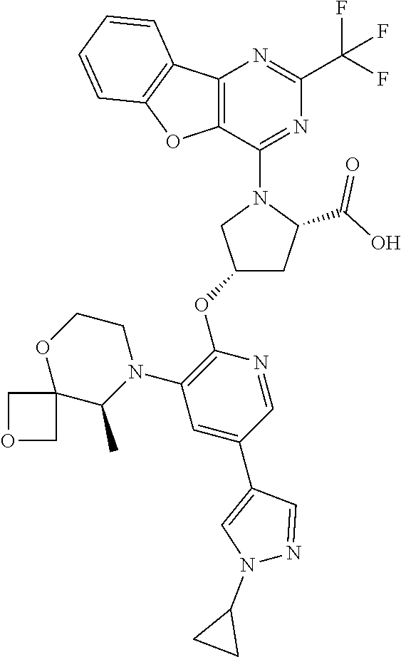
C12=C(C(N3CC(OC4=C(N5CCOC6(C5C)COC6)C=C(C5=CN(C6CC6)N=C5)C=N4)CC3C(O)=O)=NC(C(F)(F)F)=N1)OC1=C2C=CC=C1
